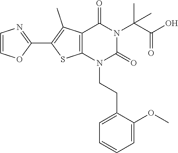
C12=C(N(CCC3=CC=CC=C3OC)C(=O)N(C(C(O)=O)(C)C)C1=O)SC(C1=NC=CO1)=C2C
